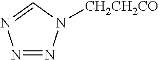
N1=NN=CN1[CH2CH2CO]
